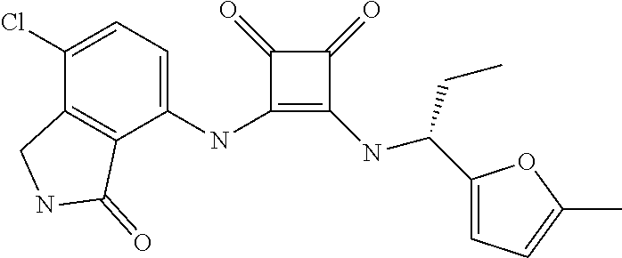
C1(NC2=CC=C(Cl)C3=C2C(=O)NC3)=C(NC(C2=CC=C(C)O2)CC)C(=O)C1=O
